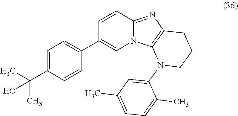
C1=C(C(C)(O)C)C=CC(C2=CN3C(=NC4=C3N(C3=CC(C)=CC=C3C)CCC4)C=C2)=C1
